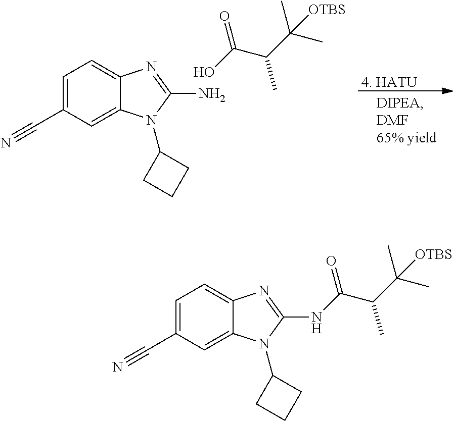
C1=C(C#N)C=C2C(=C1)N=C(N)N2C1CCC1.[4. HATU].OC(C(C(C)(C)[OTBS])C)=O.C1=C(C#N)C=C2C(=C1)N=C(NC(C(C(C)(C)[OTBS])C)=O)N2C1CCC1
